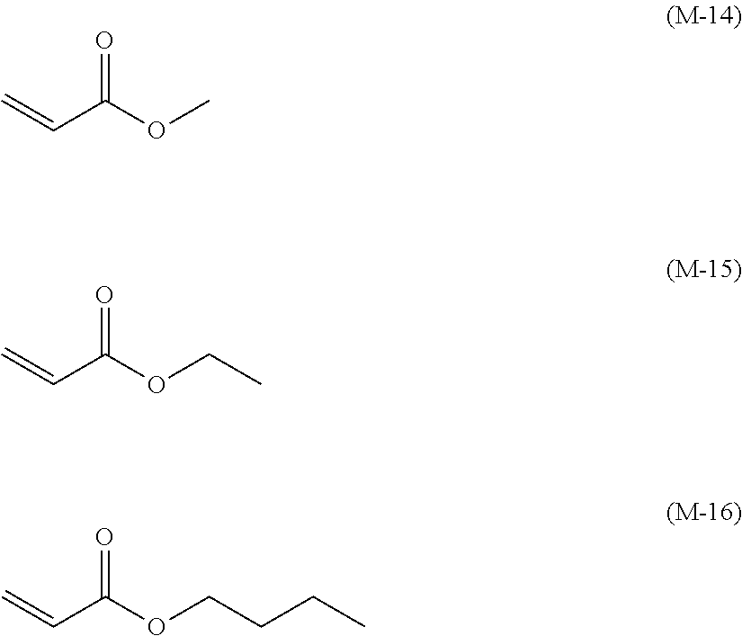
C=CC(OC)=O.C=CC(OCC)=O.C=CC(OCCCC)=O
